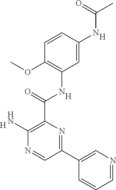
C1=NC=C(C2=NC(C(=O)NC3=C(OC)C=CC(NC(C)=O)=C3)=C(N)N=C2)C=C1.[H].[H].[H]
